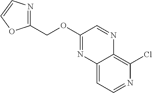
C1(OCC2=NC=CO2)=NC2=CC=NC(Cl)=C2N=C1
